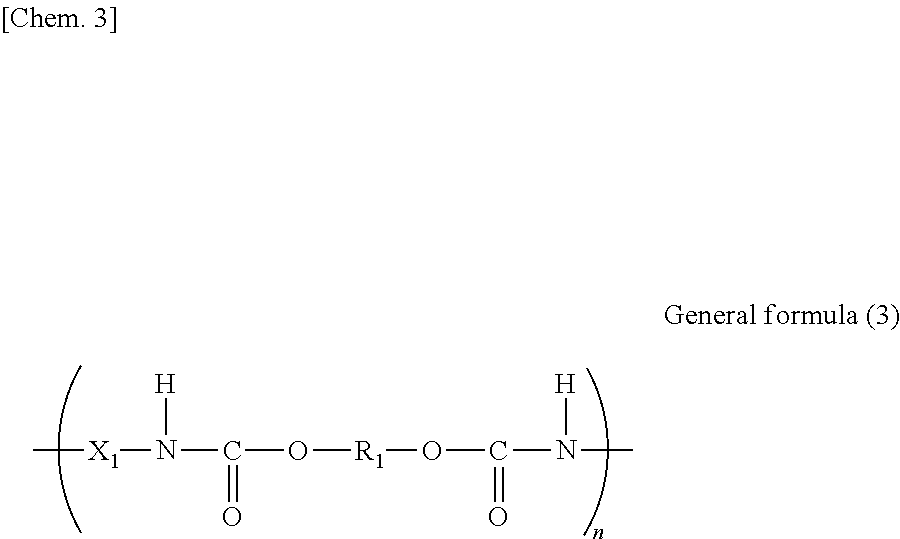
C[X1]N(C(O[R1]OC(N(C)[H])=O)=O)[H]
